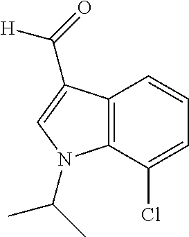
C12=C(C(Cl)=CC=C1)N(C(C)C)C=C2C(=O)[H]
